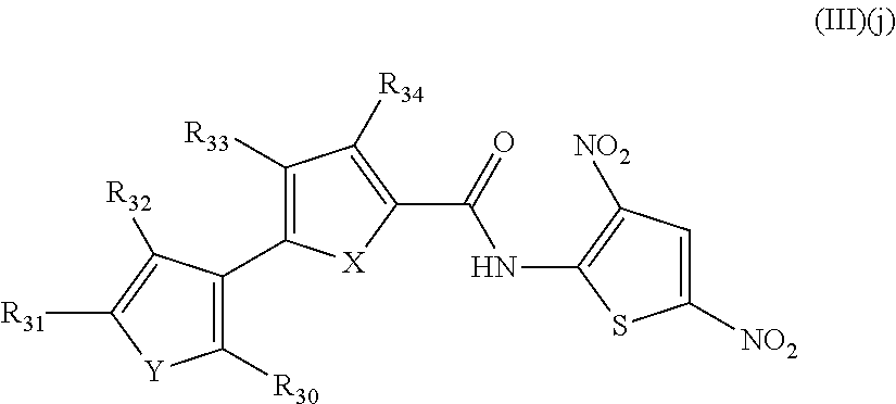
C1([R30])=C(C2=C([R33])C([R34])=C(C(NC3=C([NO2])C=C([NO2])S3)=O)[X]2)C([R32])=C([R31])[Y]1
